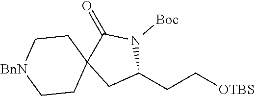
C1C(CC[OTBS])N([Boc])C(=O)C12CC[BnN]CC2
